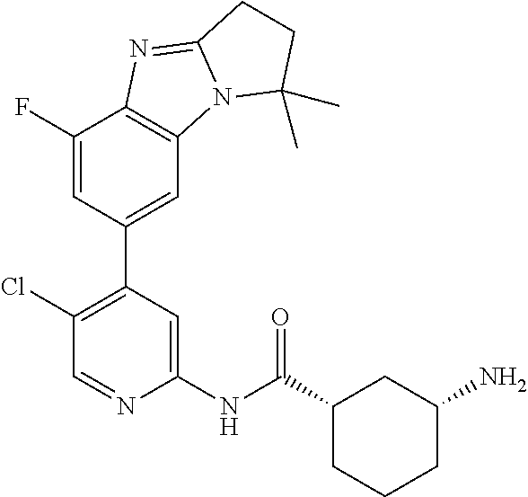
C1(Cl)=C(C2=CC3=C(C(F)=C2)N=C2N3C(C)(C)CC2)C=C(NC(C2CC(N)CCC2)=O)N=C1
